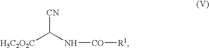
[H5C2O2C]C(N[CO][R1])[CN]
